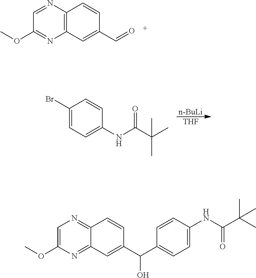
C12=C(C=C(C=O)C=C1)N=C(OC)C=N2.[n-BuLi].[THF].C1(Br)=CC=C(NC(C(C)(C)C)=O)C=C1.C12=NC=C(OC)N=C1C=C(C(C1=CC=C(NC(C(C)(C)C)=O)C=C1)O)C=C2
